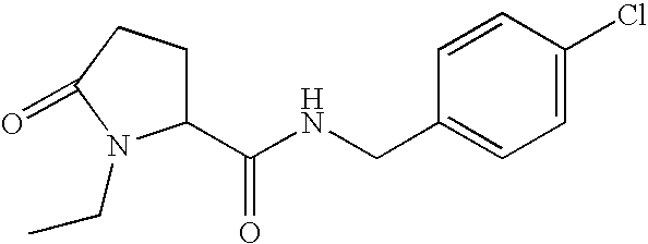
C1(C(NCC2=CC=C(Cl)C=C2)=O)CCC(=O)N1CC
